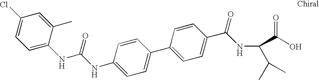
C1(NC(NC2=CC=C(Cl)C=C2C)=O)=CC=C(C2=CC=C(C(=O)NC(C(O)=O)C(C)C)C=C2)C=C1
